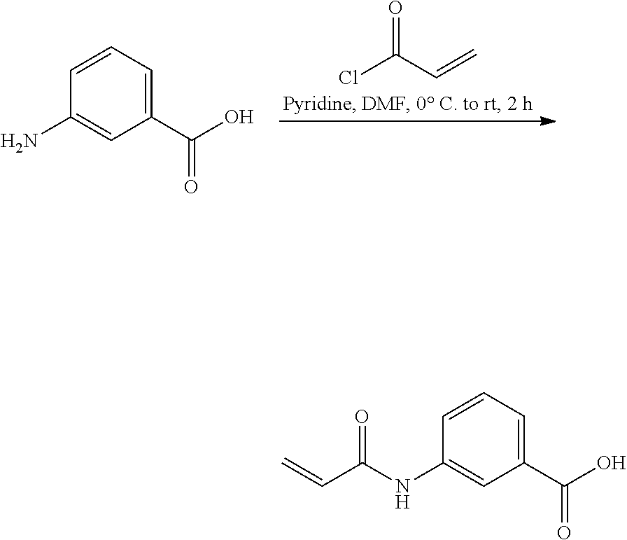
C1=CC=C(C(O)=O)C=C1N.ClC(C=C)=O.C1=CC=C(C(O)=O)C=C1NC(C=C)=O
